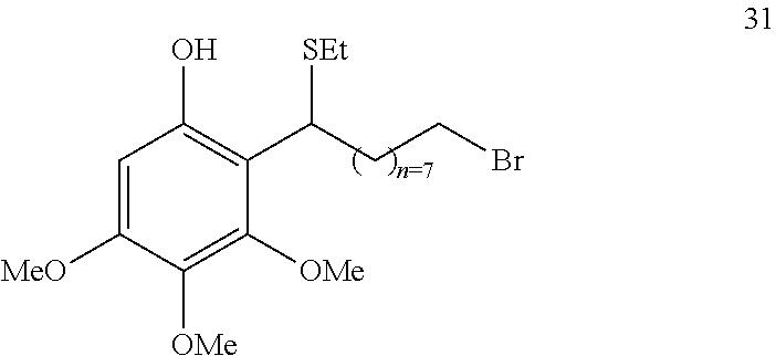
C1([MeO])=CC(O)=C(C(CCBr)[SEt])C([OMe])=C1[OMe]
